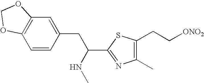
C(C1=NC(C)=C(CC[ONO2])S1)(NC)CC1=CC2=C(C=C1)OCO2
